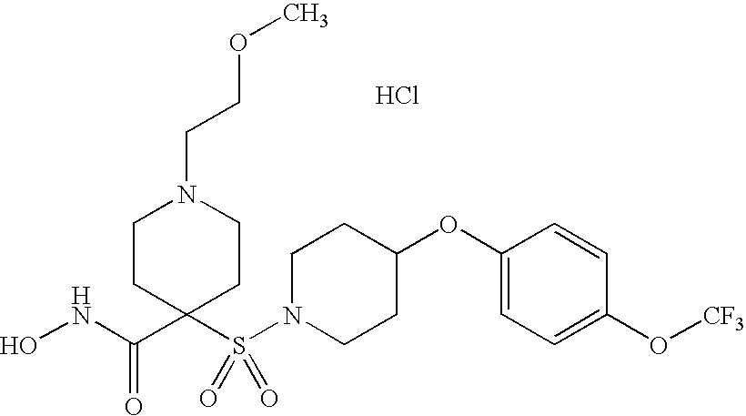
C(=O)(C1(S(N2CCC(OC3=CC=C(O[CF3])C=C3)CC2)(=O)=O)CCN(CCOC)CC1)NO.Cl
